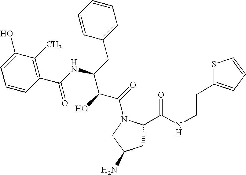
C1C(C(NCCC2=CC=CS2)=O)N(C(=O)C(C(NC(C2=C(C)C(O)=CC=C2)=O)CC2=CC=CC=C2)O)CC1N
